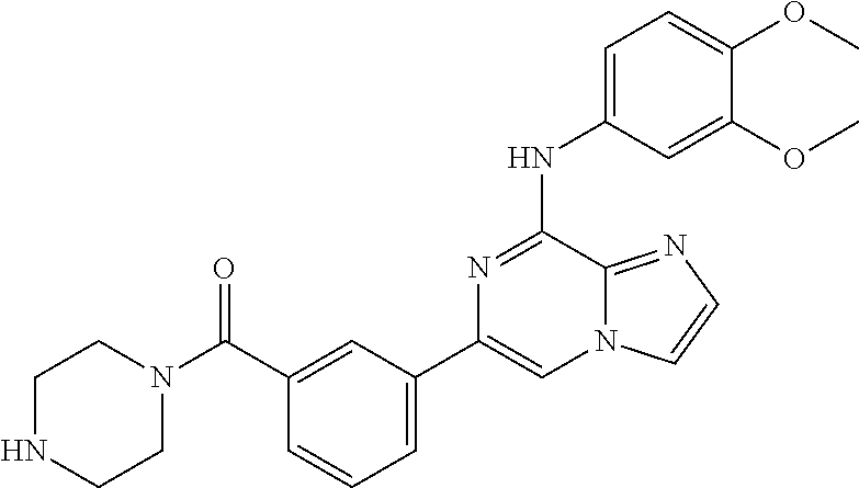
C1=C(C2=CN3C(=NC=C3)C(NC3=CC=C(OC)C(OC)=C3)=N2)C=C(C(N2CCNCC2)=O)C=C1
